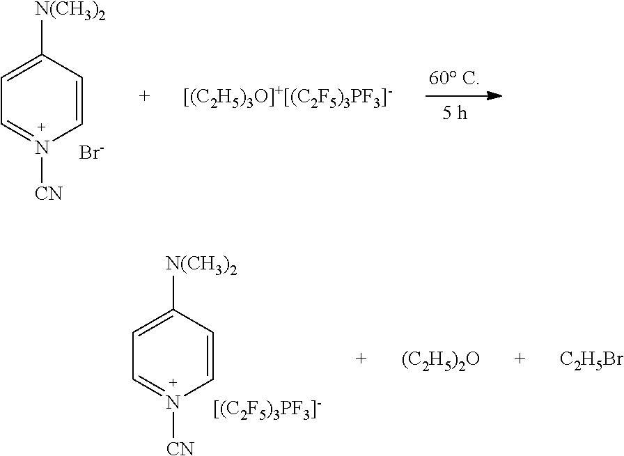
C1=CC([N(CH3)2])=CC=N1[CN].[Br-].C1=CC([N(CH3)2])=CC=N1[CN].[[(C2F5)3PF3]-].[(C2H5)2O].[C2H5Br]
